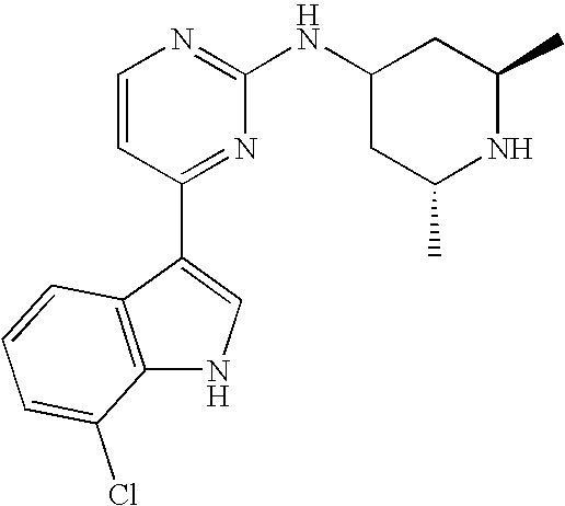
C1=CC(C2=CNC3=C2C=CC=C3Cl)=NC(NC2CC(C)NC(C)C2)=N1
